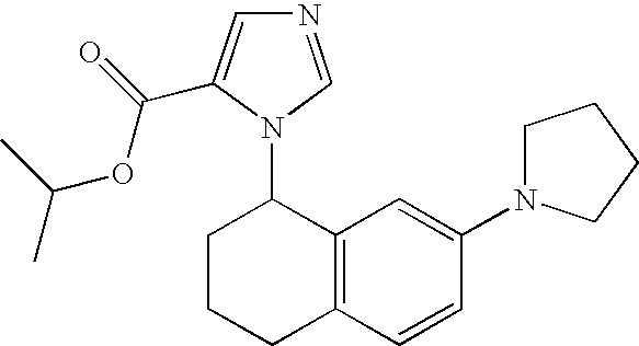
C1CC(N2C=NC=C2C(=O)OC(C)C)C2=C(C1)C=CC(N1CCCC1)=C2
